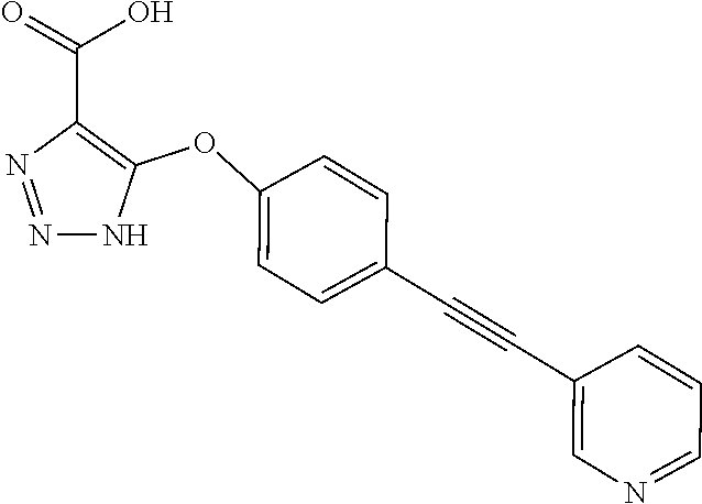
N1=NC(C(=O)O)=C(OC2=CC=C(C#CC3=CN=CC=C3)C=C2)N1
